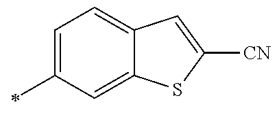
C1=C(C)C=C2C(=C1)C=C([CN])S2
